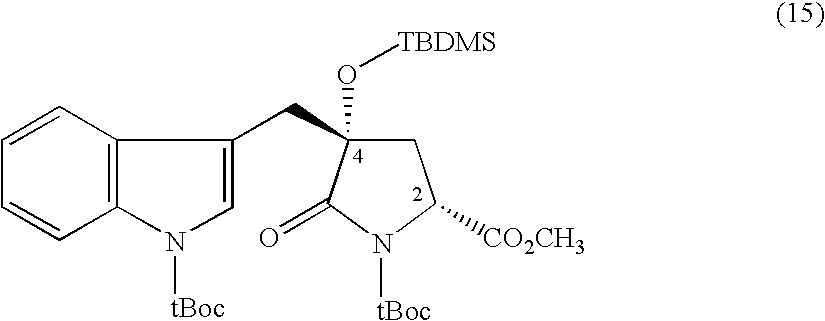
C1=CC=CC2=C1C(CC1(O[TBDMS])CC([CO2CH3])N([tBoc])C1=O)=CN2[tBoc]
